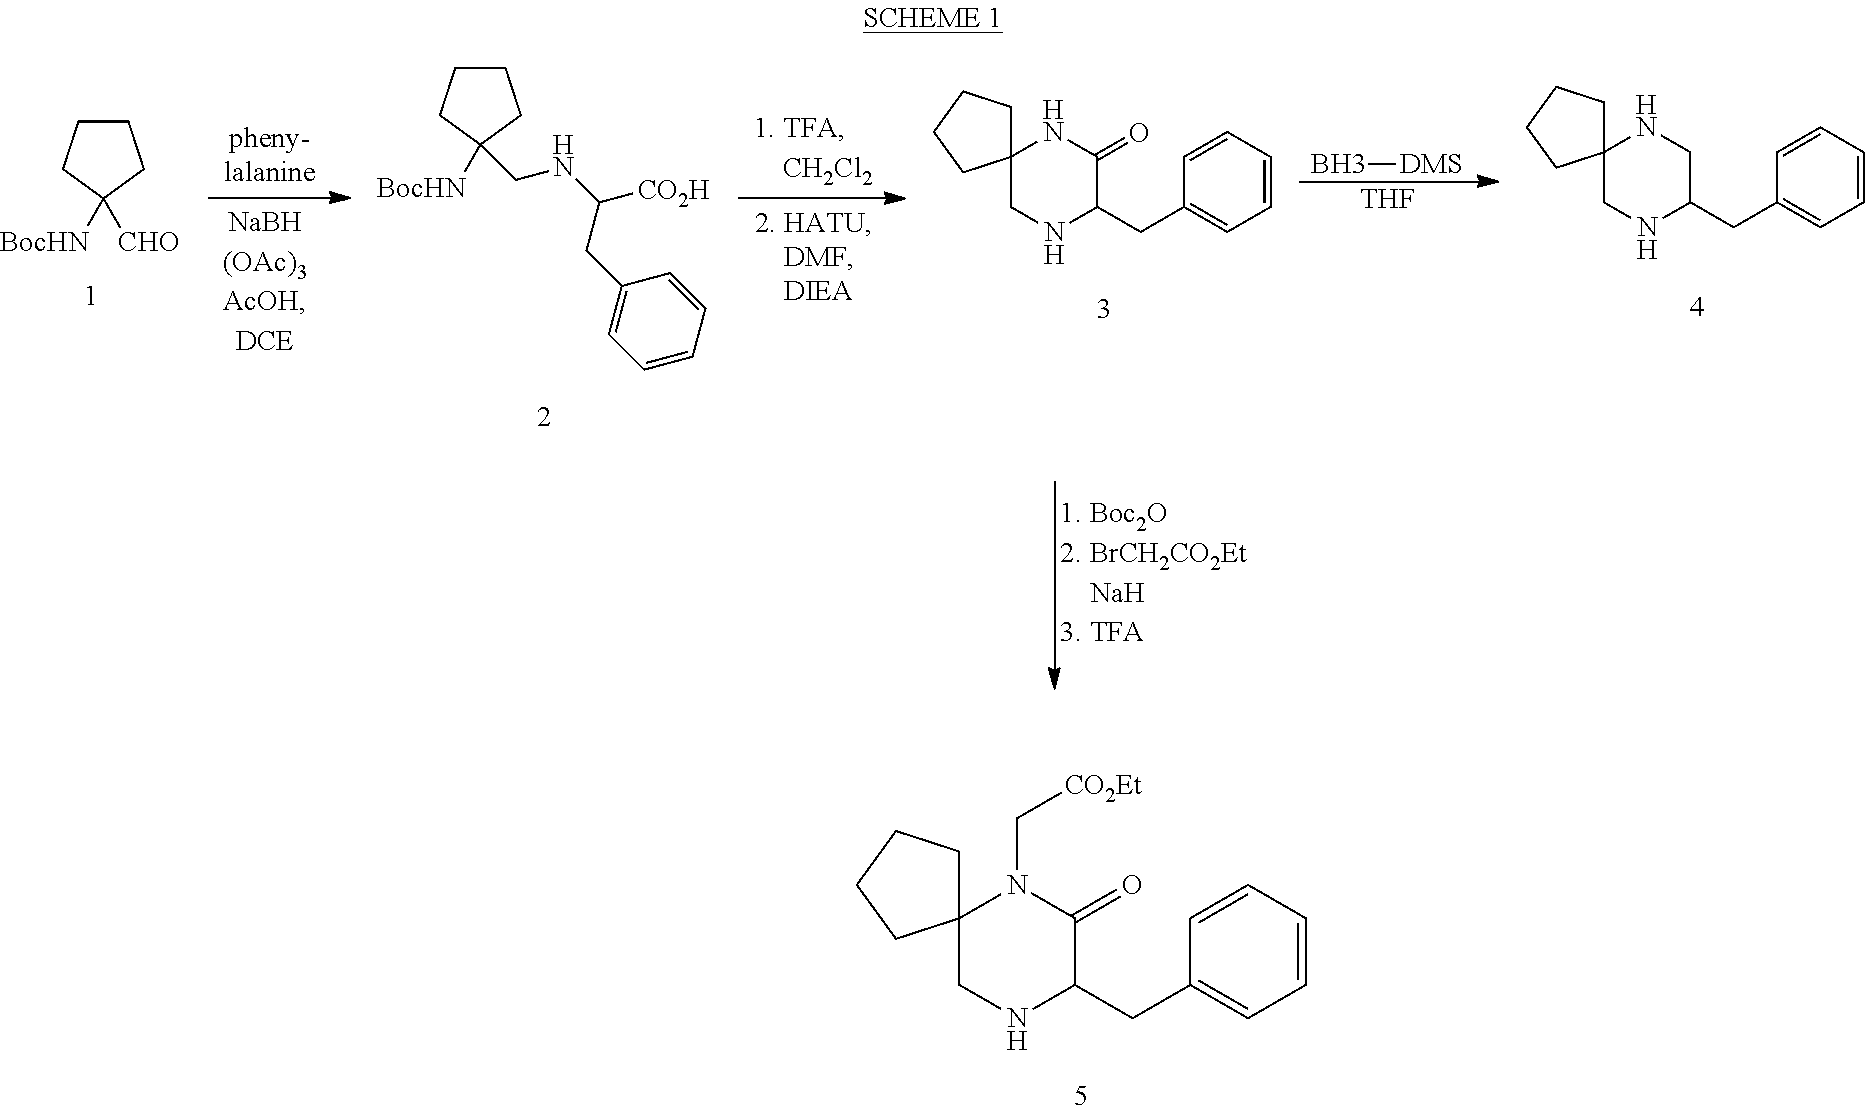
C12(CNC(CC3=CC=CC=C3)C(=O)N1C[CO2Et])CCCC2.C1CCC([BocHN])([CHO])C1.C1CCC([BocHN])(CNC([CO2H])CC2=CC=CC=C2)C1.C12(CNC(CC3=CC=CC=C3)C(=O)N1)CCCC2.C12(CNC(CC3=CC=CC=C3)CN1)CCCC2.B[DMS].[THF]
